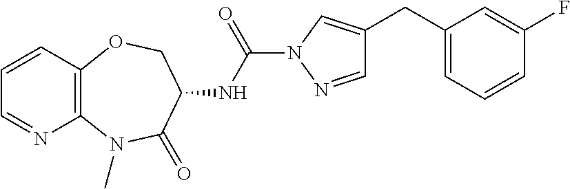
C1=CC2=C(N=C1)N(C)C(=O)C(NC(N1N=CC(CC3=CC=CC(F)=C3)=C1)=O)CO2
